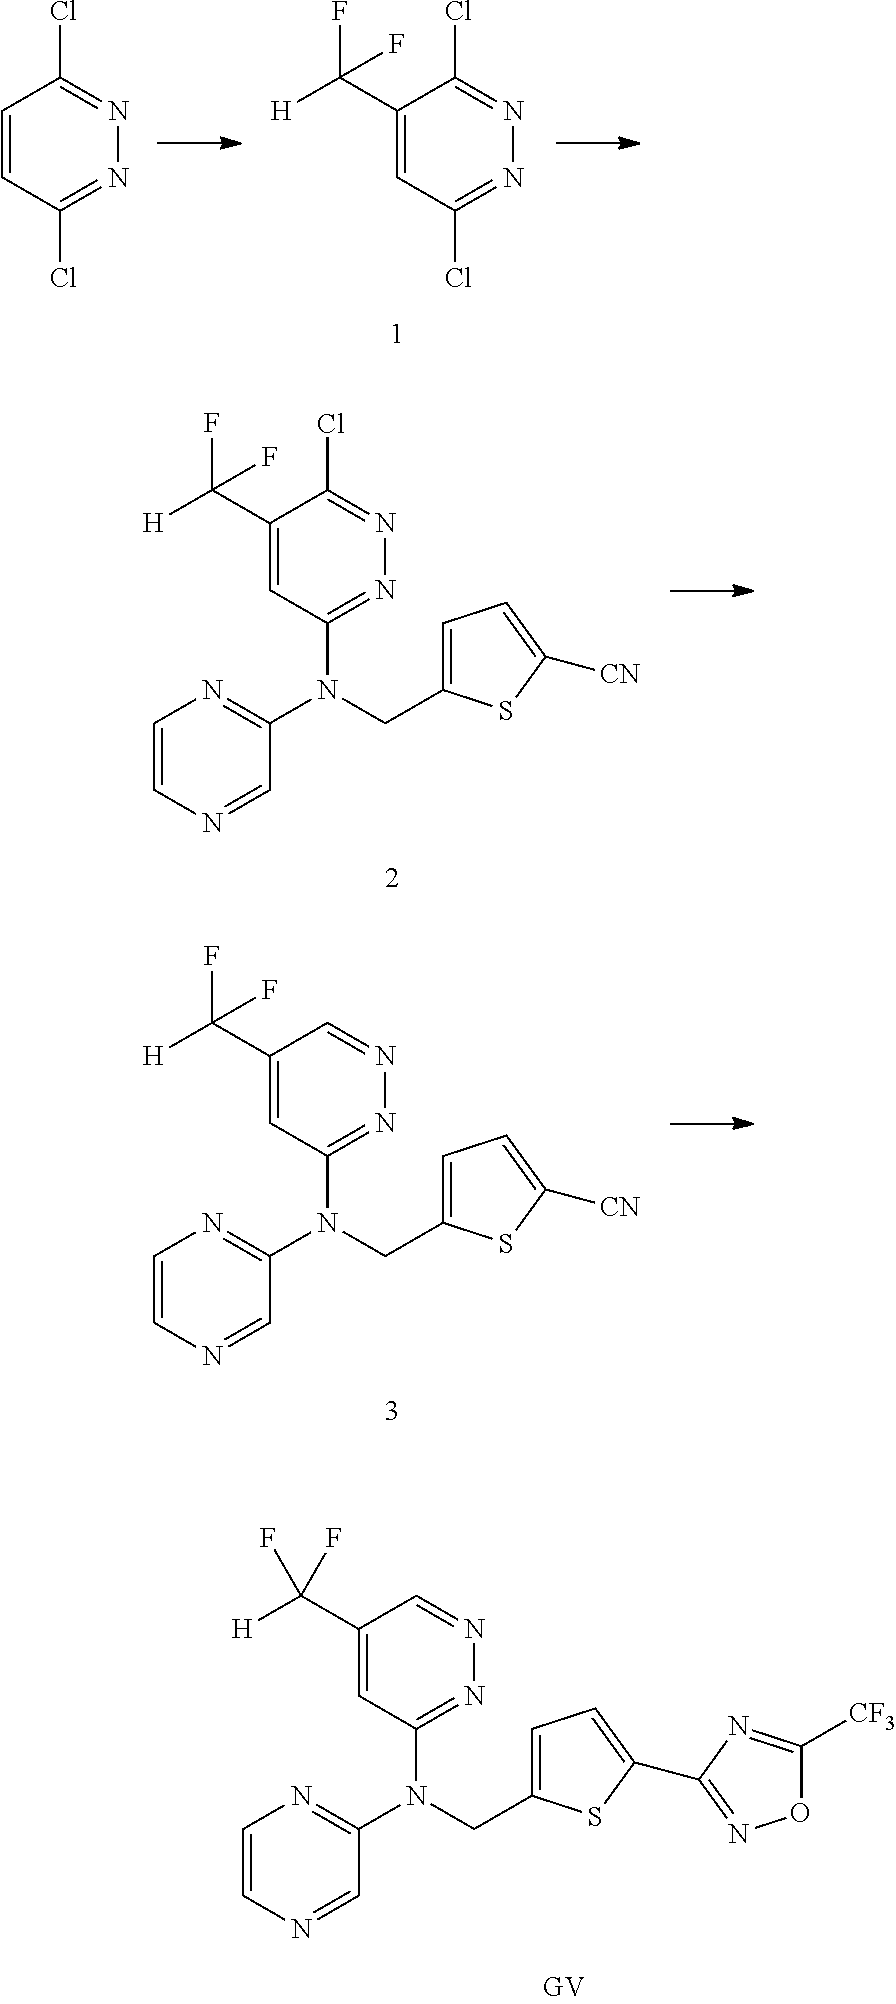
C1=CC(Cl)=NN=C1Cl.C1(C([H])(F)F)=CC(Cl)=NN=C1Cl.C1(C([H])(F)F)=CC(N(C2=NC=CN=C2)CC2=CC=C([CN])S2)=NN=C1Cl.C1(C([H])(F)F)=CC(N(C2=NC=CN=C2)CC2=CC=C([CN])S2)=NN=C1.C1(C([H])(F)F)=CC(N(C2=NC=CN=C2)CC2=CC=C(C3=NOC([CF3])=N3)S2)=NN=C1
